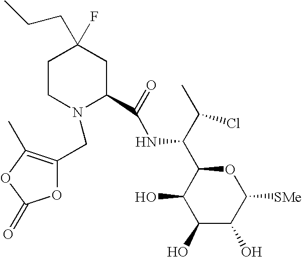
C1(O)C(O)C([SMe])OC(C(C(C)Cl)NC(=O)C2CC(CCC)(F)CCN2CC2=C(C)OC(=O)O2)C1O
